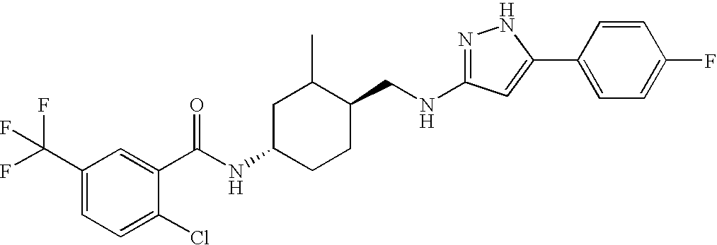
C1(C(F)(F)F)=CC=C(Cl)C(C(NC2CCC(CNC3=NNC(C4=CC=C(F)C=C4)=C3)C(C)C2)=O)=C1
